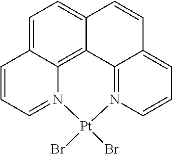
C1=C2C3=C4C(=C1)C=CC1=CC=CN(=C41)[Pt](Br)(Br)N3=CC=C2
